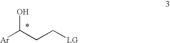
C(C[LG])C(O)[Ar]
